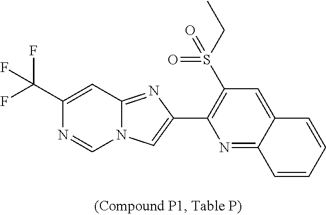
N1=C2C(=CC(S(CC)(=O)=O)=C1C1=CN3C=NC(C(F)(F)F)=CC3=N1)C=CC=C2
